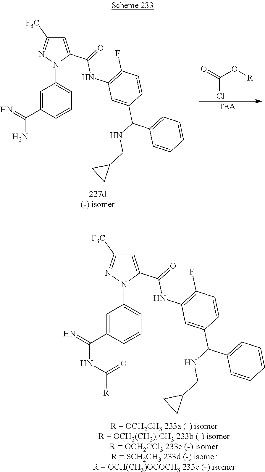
[TEA].O=C(O[R])Cl.C1=C(C(=O)NC2=C(F)C=CC(C(NCC3CC3)C3=CC=CC=C3)=C2)N(C2=CC=CC(C(=N)N)=C2)N=C1[F3C].C1(C(=O)NC2=C(F)C=CC(C(NCC3CC3)C3=CC=CC=C3)=C2)=CC([F3C])=NN1C1=CC=CC(C(NC([R])=O)=N)=C1
